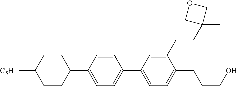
C1CC([C5H11])CCC1C1=CC=C(C2=CC=C(CCCO)C(CCC3(C)COC3)=C2)C=C1
